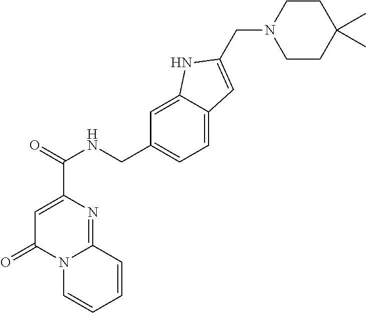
C1CN(CC2=CC3=CC=C(CNC(C4=CC(=O)N5C(=N4)C=CC=C5)=O)C=C3N2)CCC1(C)C
